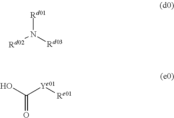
[Rd01]N([Rd03])[Rd02].O=C(O)[Ye01][Re01]
